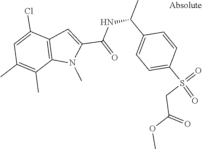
C12=C(C(Cl)=CC(C)=C1C)C=C(C(NC(C1=CC=C(S(=O)(=O)CC(=O)OC)C=C1)C)=O)N2C
